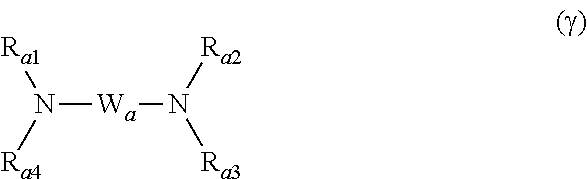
N([Wa]N([Ra3])[Ra2])([Ra4])[Ra1]
